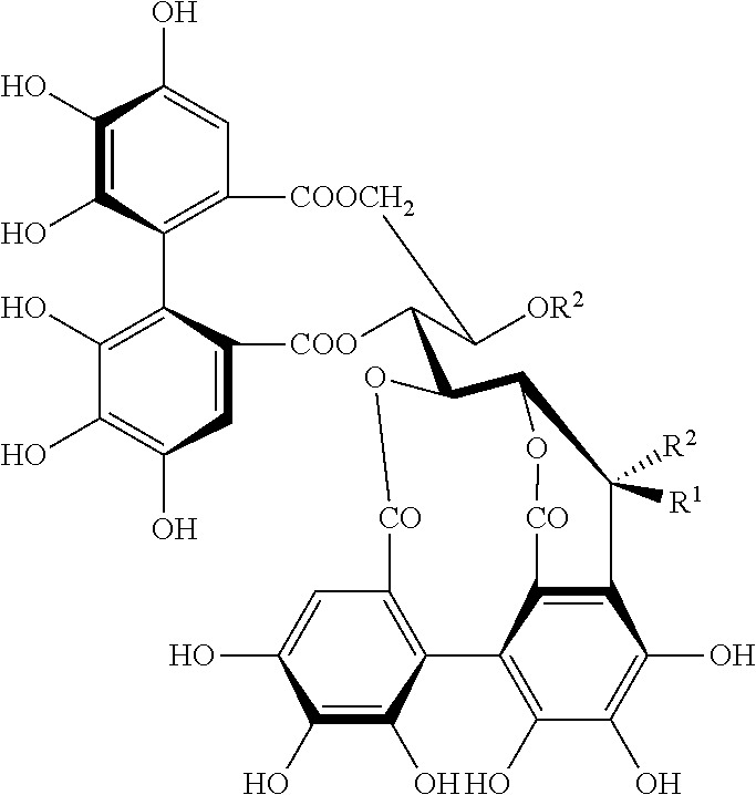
C1(O)=C2C(=CC(O)=C1O)[COO]C(C1C3C([R1])([R2])C4=C(C(=C(O)C(O)=C4O)C4=C(C=C(O)C(O)=C4O)[CO]O1)[CO]O3)C([OR2])[COOCH2]C1=C2C(O)=C(O)C(O)=C1
